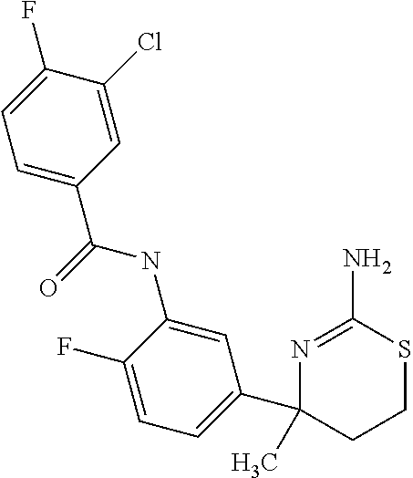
C1=C(C(NC2=CC(C3(C)CCSC(N)=N3)=CC=C2F)=O)C=C(Cl)C(F)=C1
